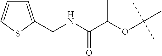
C1=C(CNC(C(OC(C)(C)C)C)=O)SC=C1
